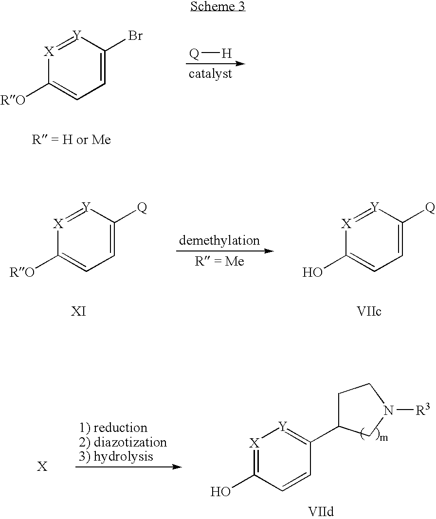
[X]1=[Y]C(Br)=CC=C1[RO].[Q][H].[X]1=[Y]C([Q])=CC=C1O.[X]1=[Y]C([Q])=CC=C1[RO].[X]1=C(O)C=CC(C2CCN([R3])C2)=[Y]1
